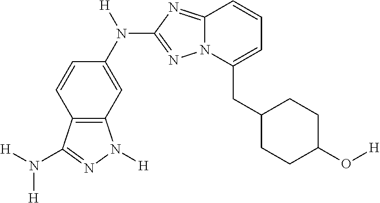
C1(CC2=CC=CC3=NC(N(C4=CC5=C(C=C4)C(N([H])[H])=NN5[H])[H])=NN23)CCC(O[H])CC1
